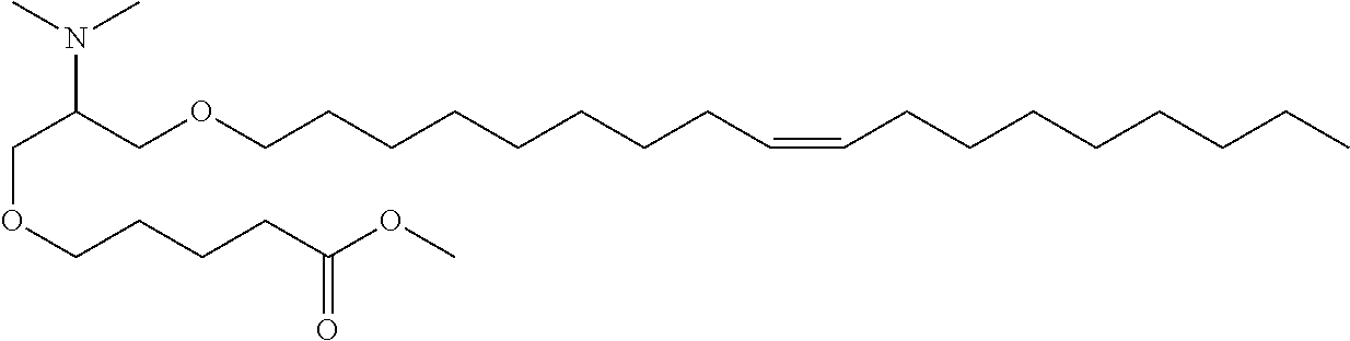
C(OCCCCC(OC)=O)C(COCCCCCCCCC=CCCCCCCCC)N(C)C
